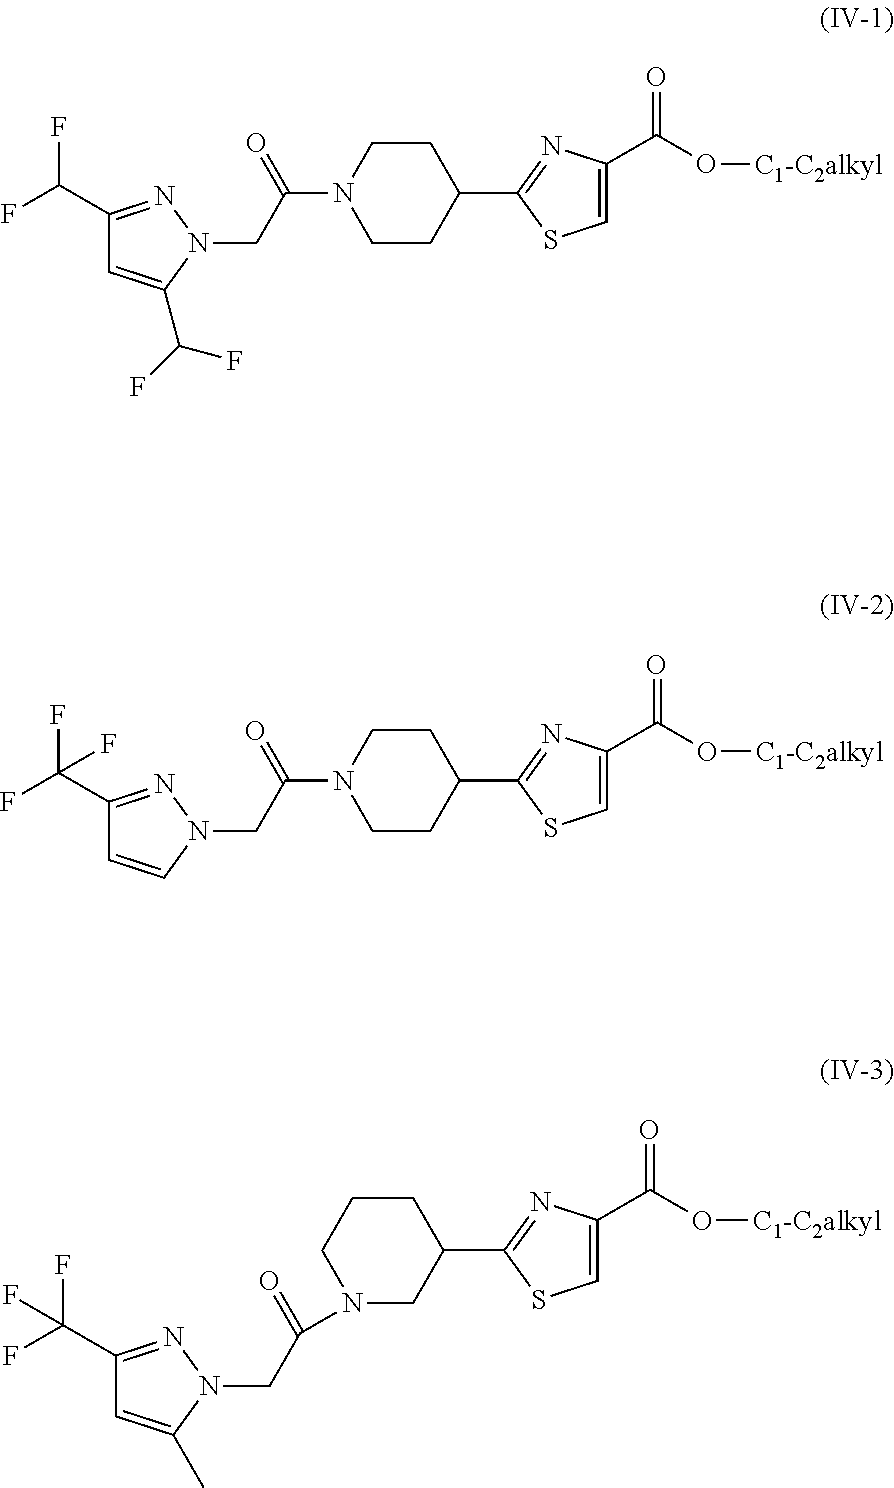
C1(C(F)(F)F)=NN(CC(N2CCC(C3=NC(C(=O)O[C1-C2alkyl])=CS3)CC2)=O)C=C1.C1N(C(CN2C(C)=CC(C(F)(F)F)=N2)=O)CC(C2=NC(C(=O)O[C1-C2alkyl])=CS2)CC1.C1(C(F)F)=NN(CC(N2CCC(C3=NC(C(=O)O[C1-C2alkyl])=CS3)CC2)=O)C(C(F)F)=C1
